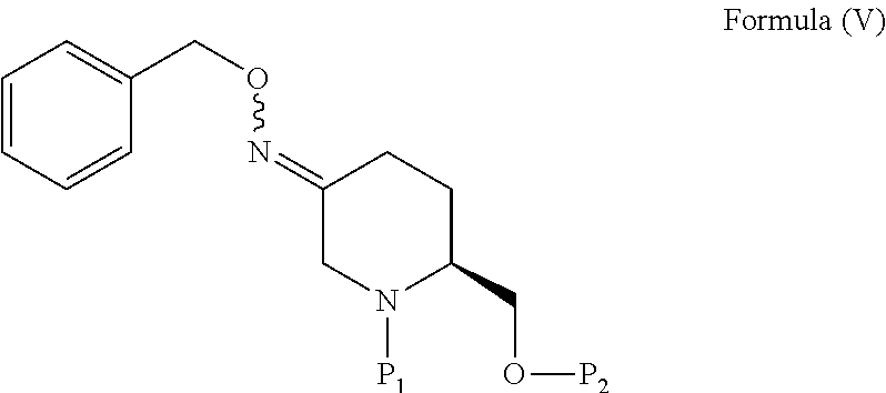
C1=CC=CC(CON=C2CN([P1])C(CO[P2])CC2)=C1
